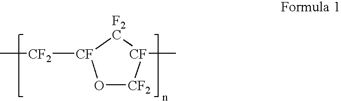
O1[CF2][CF](C)[F2C][CF]1[CF2]C
